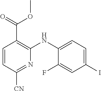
C1=CC([CN])=NC(NC2=CC=C(I)C=C2F)=C1C(=O)OC
